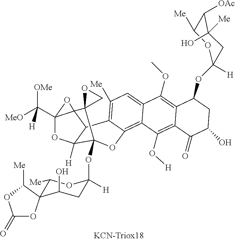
C(C12OC3([H])C4C1(O2)C1(C3(OC2([H])CC(O)C3(C([Me])O2)OC(=O)OC3[Me])OC2=C3C(=CC([Me])=C42)C(OC)=C2C(=C3O[H])C(=O)C(O)CC2OC2([H])OC([Me])C([OAc])C([Me])(O)C2)CO1)([OMe])([MeO])[H]
